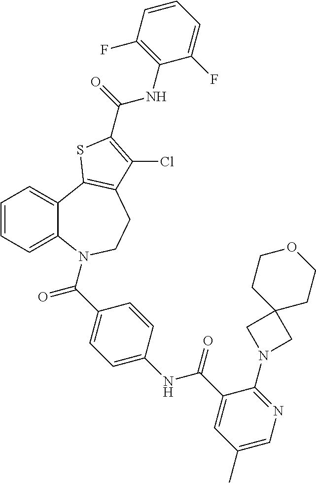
C1=CC=C2C(=C1)C1=C(CCN2C(=O)C2=CC=C(NC(=O)C3=CC(C)=CN=C3N3CC4(C3)CCOCC4)C=C2)C(Cl)=C(C(=O)NC2=C(F)C=CC=C2F)S1
